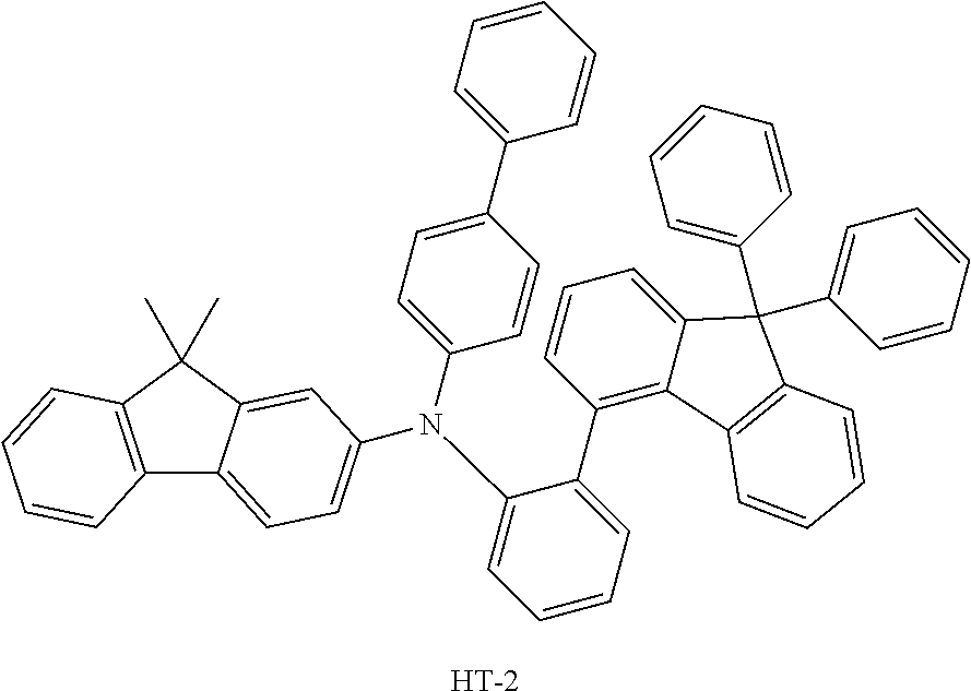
C12=C(C(C)(C)C3=CC(N(C4=CC=C(C5=CC=CC=C5)C=C4)C4=CC=CC=C4C4=C5C(=CC=C4)C(C4=CC=CC=C4)(C4=CC=CC=C4)C4=C5C=CC=C4)=CC=C13)C=CC=C2.[H]
